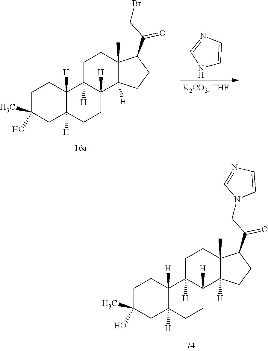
C1C(C)(O)CC2([H])C([H])(C1)C1([H])C([H])(CC2)C2([H])C(C)(CC1)C(C(CN1C=CN=C1)=O)CC2.C1C(C)(O)CC2([H])C([H])(C1)C1([H])C([H])(CC2)C2([H])C(C)(CC1)C(C(CBr)=O)CC2.N1C=CN=C1
